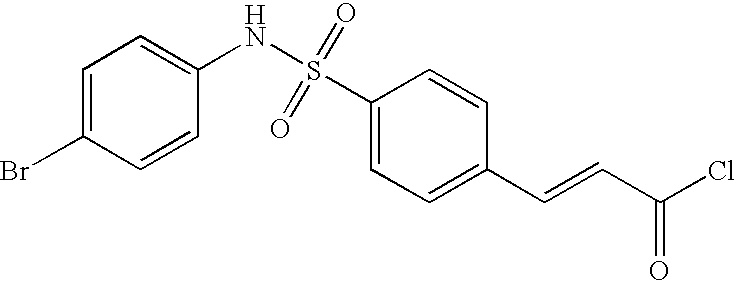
C1=C(Br)C=CC(NS(C2=CC=C(C=CC(Cl)=O)C=C2)(=O)=O)=C1
